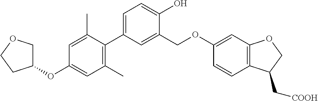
C1(C)=C(C2=CC=C(O)C(COC3=CC4=C(C=C3)C(C[COOH])CO4)=C2)C(C)=CC(OC2COCC2)=C1
